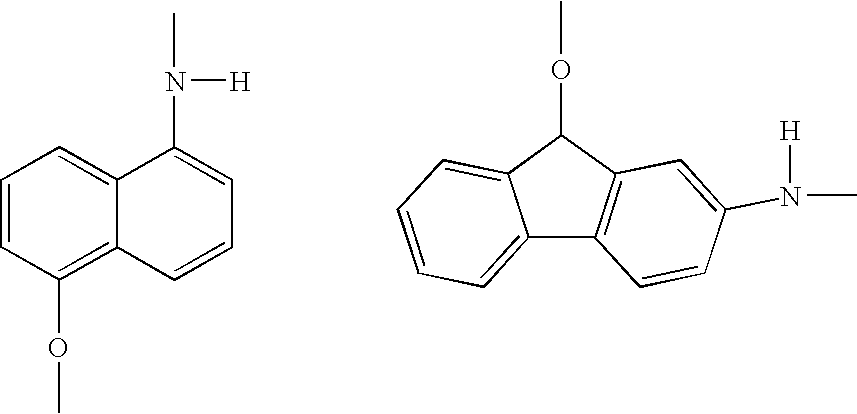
C1=CC(OC)=C2C(=C1)C(N([H])C)=CC=C2.C12=CC=CC=C1C(OC)C1=C2C=CC(N(C)[H])=C1
